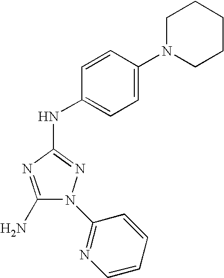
C1(N)=NC(NC2=CC=C(N3CCCCC3)C=C2)=NN1C1=NC=CC=C1
